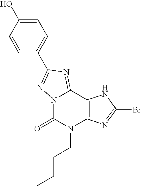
N12C(=O)N(CCCC)C3=C(C1=NC(C1=CC=C(O)C=C1)=N2)NC(Br)=N3
